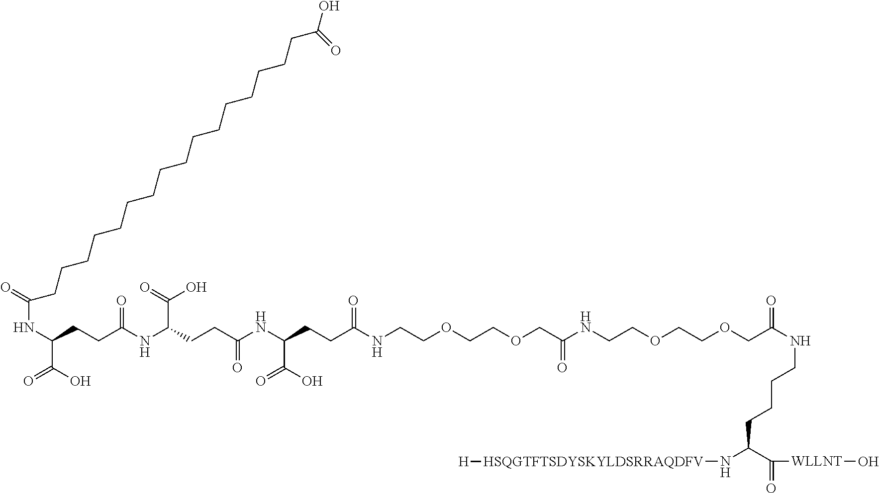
N(C(C(=O)[WLLNT]O)CCCCNC(=O)COCCOCCNC(COCCOCCNC(=O)CCC(NC(CCC(NC(=O)CCC(NC(CCCCCCCCCCCCCCCCC(O)=O)=O)C(O)=O)C(=O)O)=O)C(O)=O)=O)[HSQGTFTSDYSKYLDSRRAQDFV][H]
